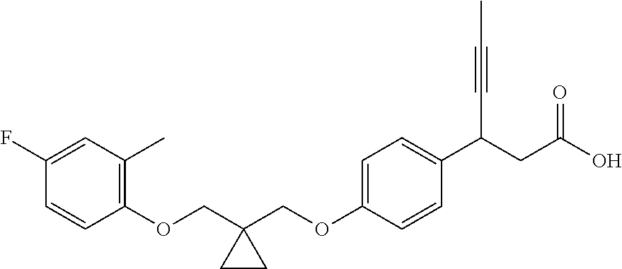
C1(OCC2(COC3=CC=C(C(CC(O)=O)C#CC)C=C3)CC2)=C(C)C=C(F)C=C1
